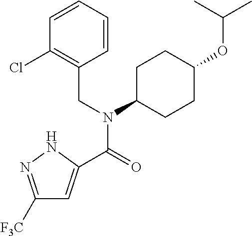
C1([F3C])=NNC(C(=O)N(CC2=C(Cl)C=CC=C2)C2CCC(OC(C)C)CC2)=C1
